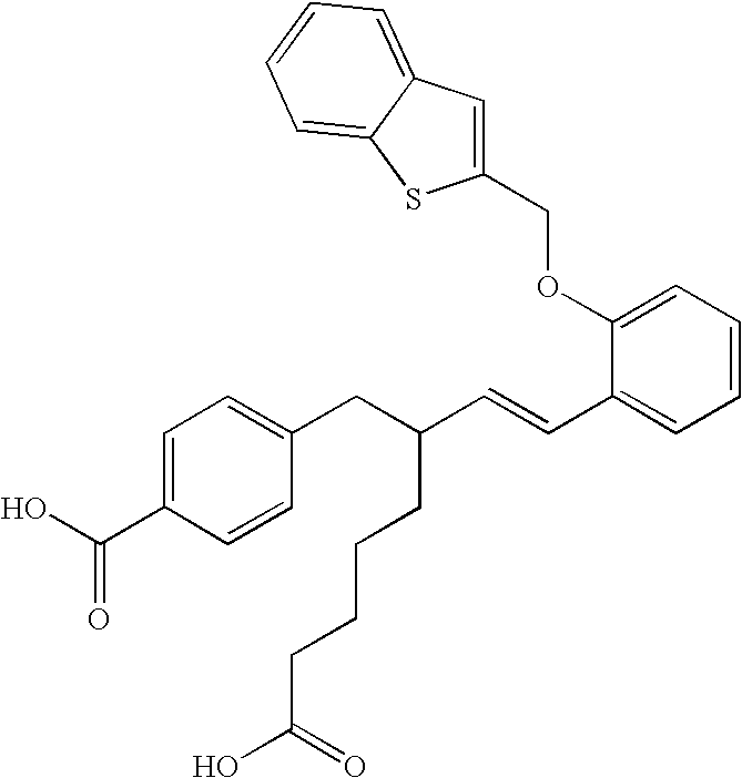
C1=C(C(O)=O)C=CC(CC(C=CC2=CC=CC=C2OCC2=CC3=CC=CC=C3S2)CCCCC(O)=O)=C1
